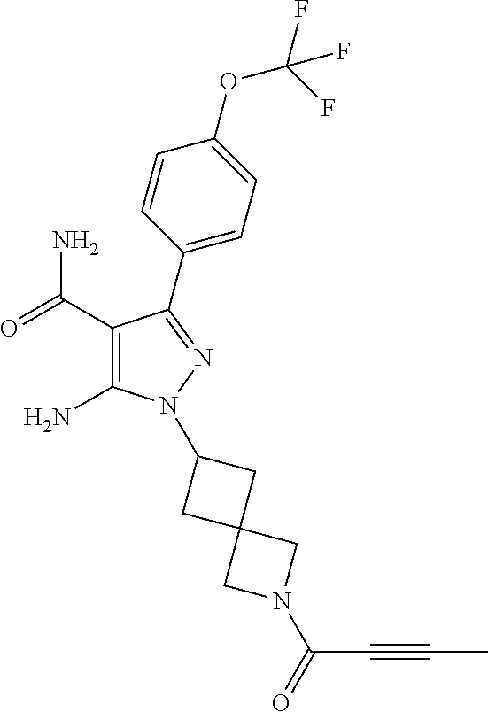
C1(C(=O)N)=C(N)N(C2CC3(C2)CN(C(=O)C#CC)C3)N=C1C1=CC=C(OC(F)(F)F)C=C1
